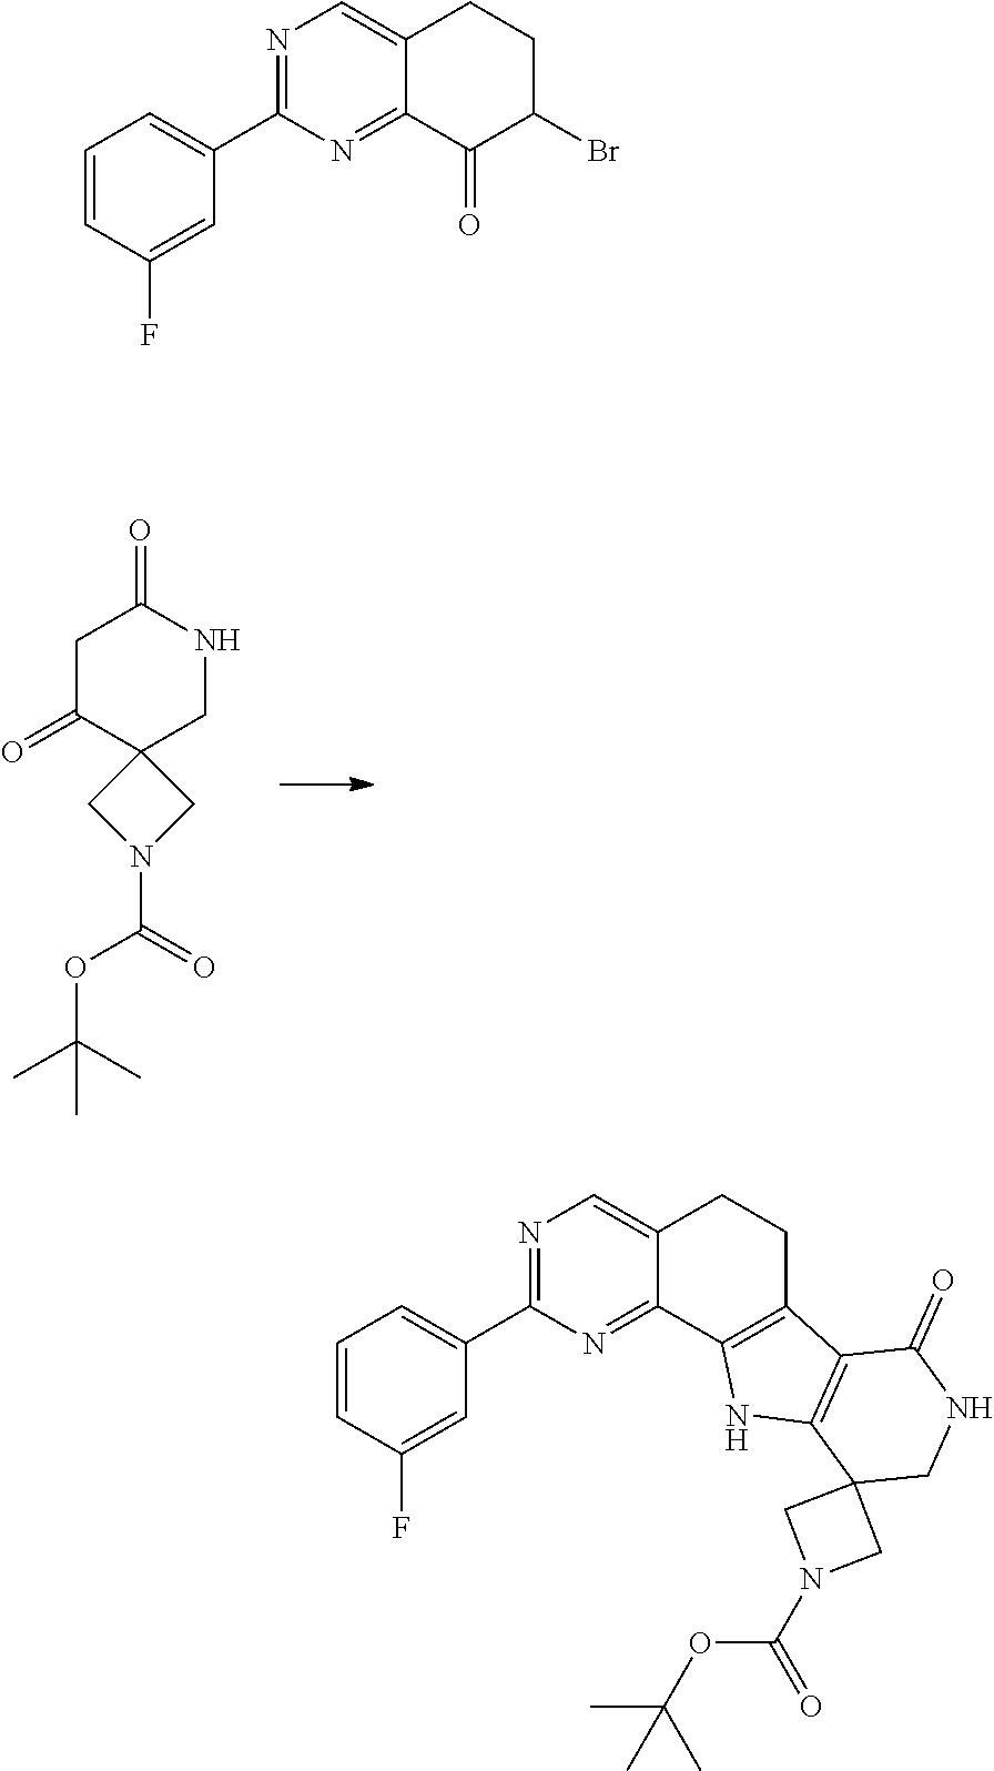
C1C(=O)C2(CNC1=O)CN(C(=O)OC(C)(C)C)C2.N1=C(C2=CC=CC(F)=C2)N=C2C(=C1)CCC(Br)C2=O.N1=C(C2=CC=CC(F)=C2)N=C2C(=C1)CCC1=C2NC2=C1C(=O)NCC21CN(C(=O)OC(C)(C)C)C1
